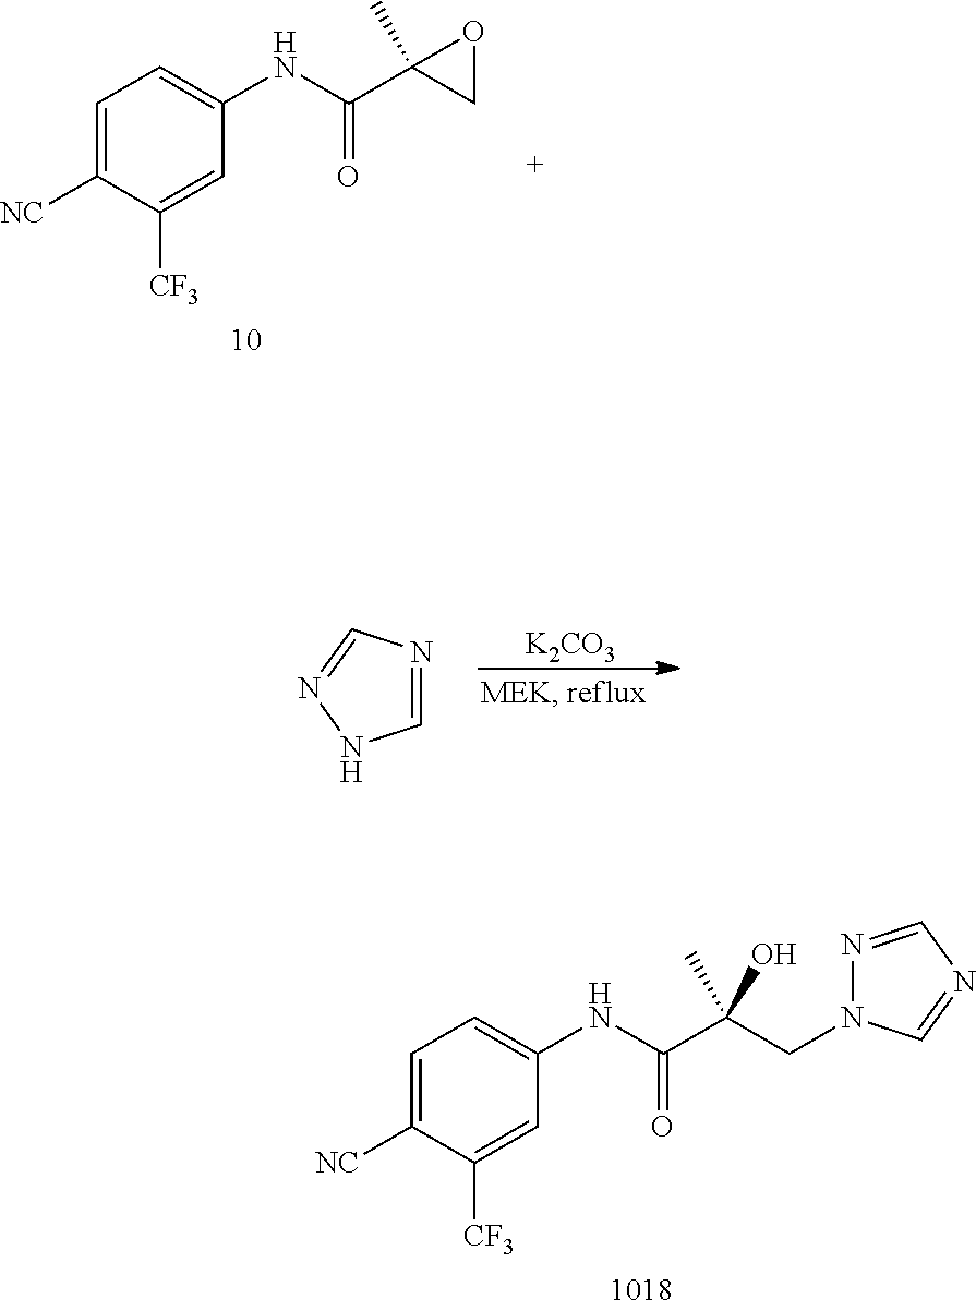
[K2CO3].C1=NC=NN1.C1=C([NC])C([CF3])=CC(NC(C(CN2N=CN=C2)(O)C)=O)=C1.C1=C([NC])C([CF3])=CC(NC(C2(C)CO2)=O)=C1
